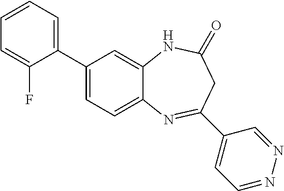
C1(C2=CC=CC=C2F)=CC=C2C(=C1)NC(=O)CC(C1=CC=NN=C1)=N2
